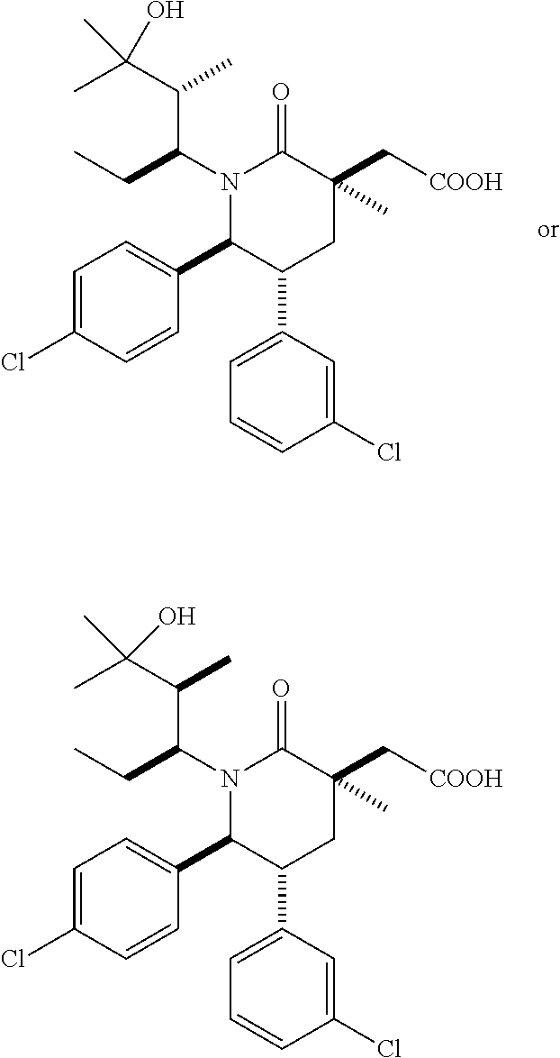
N1(C(CC)C(C(C)(C)O)C)C(C2=CC=C(Cl)C=C2)C(C2=CC=CC(Cl)=C2)CC(C[COOH])(C)C1=O.N1(C(CC)C(C(C)(C)O)C)C(C2=CC=C(Cl)C=C2)C(C2=CC=CC(Cl)=C2)CC(C[COOH])(C)C1=O
